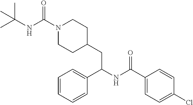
C1=C(C(NC(C2=CC=CC=C2)CC2CCN(C(=O)NC(C)(C)C)CC2)=O)C=CC(Cl)=C1
